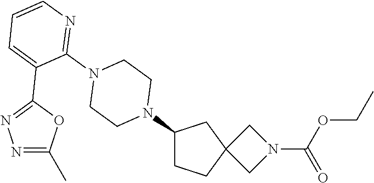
C1CC2(CC1N1CCN(C3=NC=CC=C3C3=NN=C(C)O3)CC1)CN(C(=O)OCC)C2
